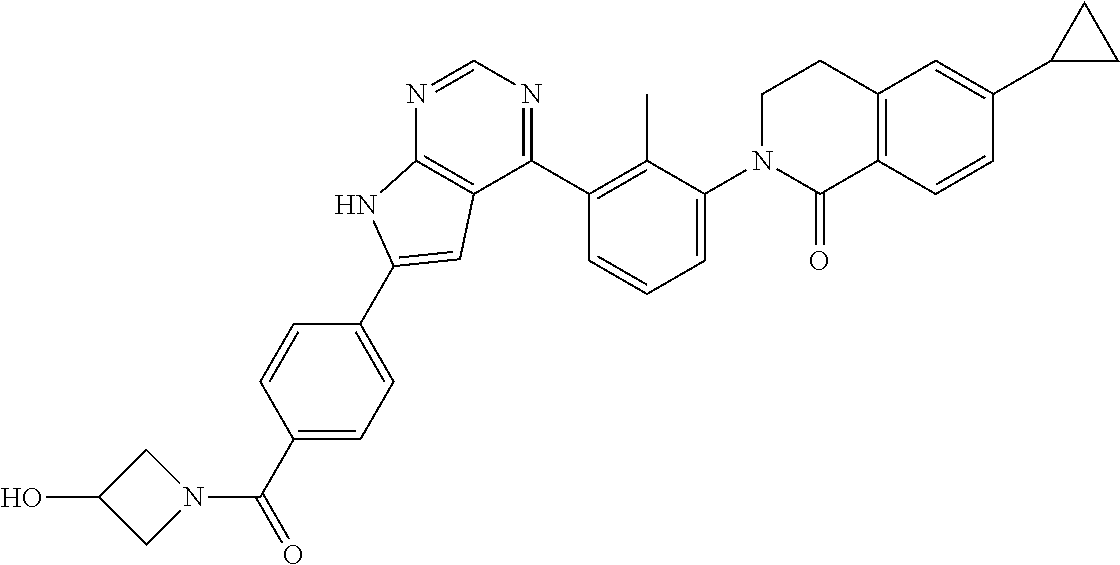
N1=CN=C(C2=C(C)C(N3C(=O)C4=C(CC3)C=C(C3CC3)C=C4)=CC=C2)C2=C1NC(C1=CC=C(C(N3CC(O)C3)=O)C=C1)=C2
